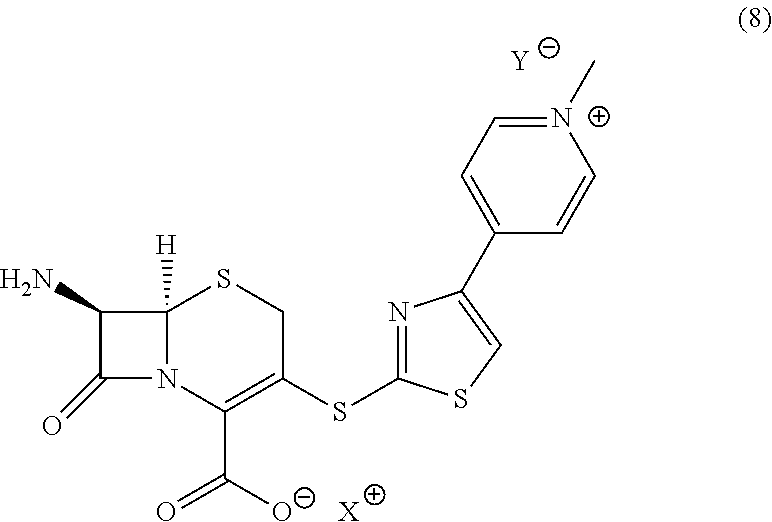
[Y].NC1C(=O)N2C1([H])SCC(SC1=NC(C3=CC=[N+](C)C=C3)=CS1)=C2C(=O)[O-].[X]
